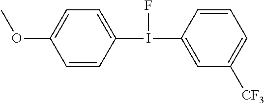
C1=CC(I(C2=CC([CF3])=CC=C2)F)=CC=C1OC
